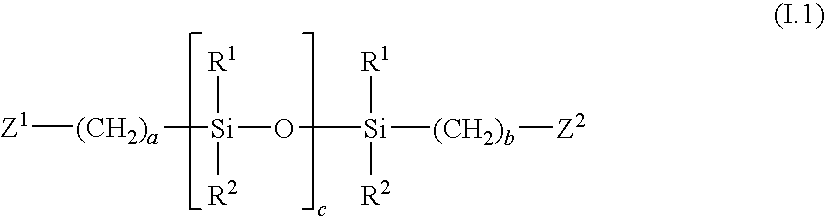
[Z1][(CH2)a][Si](O[Si]([R1])([R2])[(CH2)b][Z2])([R1])[R2]
